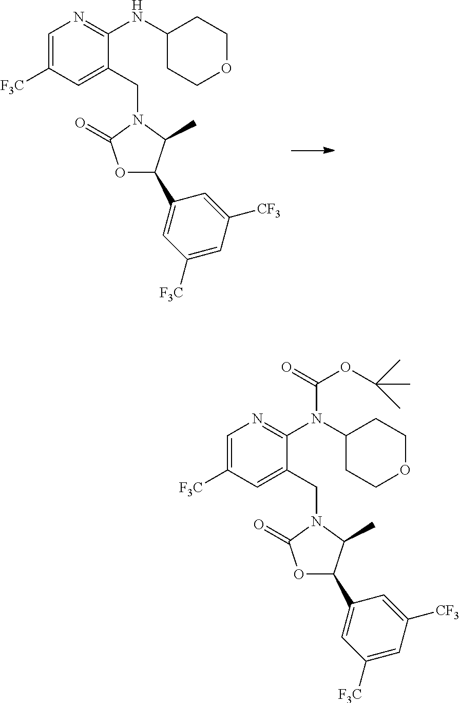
C1=C([F3C])C=C(CN2C(C)C(C3=CC([F3C])=CC([CF3])=C3)OC2=O)C(NC2CCOCC2)=N1.C1=C([F3C])C=C(CN2C(C)C(C3=CC([F3C])=CC([CF3])=C3)OC2=O)C(N(C2CCOCC2)C(=O)OC(C)(C)C)=N1
